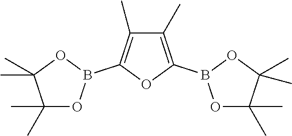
C1(C)=C(B2OC(C)(C)C(C)(C)O2)OC(B2OC(C)(C)C(C)(C)O2)=C1C
